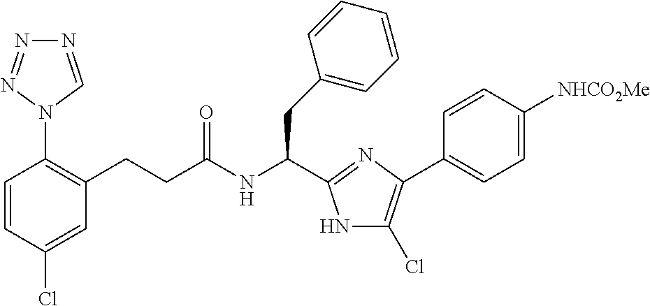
C1=CC(Cl)=CC(CCC(NC(CC2=CC=CC=C2)C2=NC(C3=CC=C([NHCO2Me])C=C3)=C(Cl)N2)=O)=C1N1C=NN=N1
